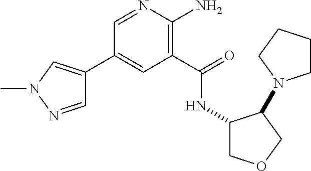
C1(C2=CN(C)N=C2)=CC(C(=O)NC2COCC2N2CCCC2)=C(N)N=C1
